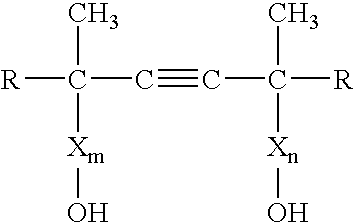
[R]C(C)(C#CC([R])(C)[Xn]O)[Xm]O
